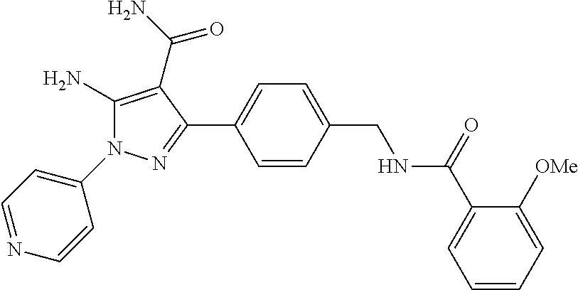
C1(N2C(N)=C(C(N)=O)C(C3=CC=C(CNC(C4=CC=CC=C4[OMe])=O)C=C3)=N2)=CC=NC=C1
